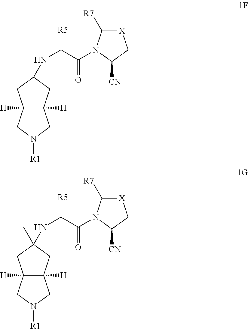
C12([H])C([H])(CC(NC(C(N3C([R7])[X]CC3[CN])=O)[R5])C1)CN([R1])C2.C12([H])C([H])(CC(NC(C(N3C([R7])[X]CC3[CN])=O)[R5])(C)C1)CN([R1])C2
